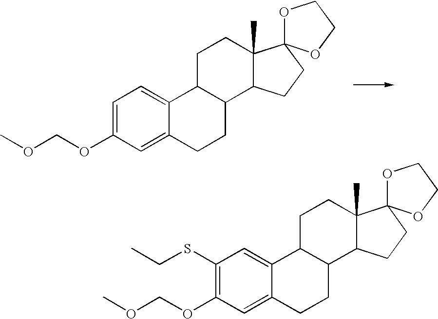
C12C(CCC3=CC(OCOC)=CC=C13)C1C(C)(CC2)C2(CC1)OCCO2.C12C(CCC3=CC(OCOC)=C(SCC)C=C13)C1C(C)(CC2)C2(CC1)OCCO2
